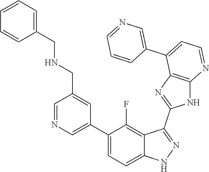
C1=NC=C(C2=CC=C3C(=C2F)C(C2=NC4=C(N2)N=CC=C4C2=CN=CC=C2)=NN3)C=C1CNCC1=CC=CC=C1
